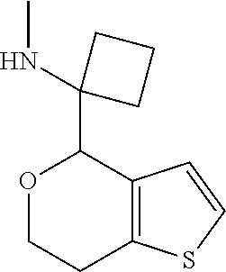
O1CCC2=C(C=CS2)C1C1(NC)CCC1
